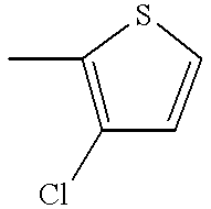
CC1=C(Cl)C=CS1
